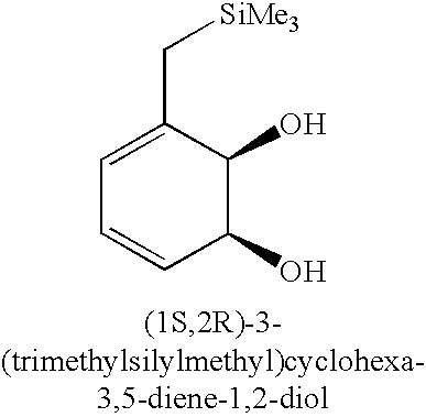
C1=CC(O)C(O)C(C[SiMe3])=C1
